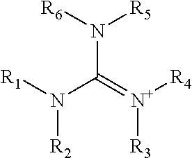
N(C(=[N+]([R4])[R3])N([R6])[R5])([R1])[R2]
